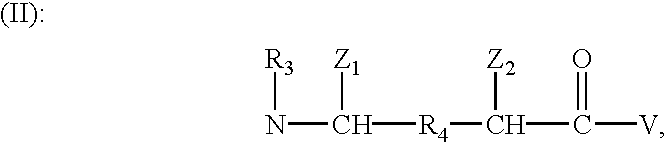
N(C([R4]C(C([V])=O)[Z2])[Z1])[R3]
